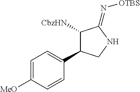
C1([CbzHN])C(=N[OTBS])NCC1C1=CC=C([MeO])C=C1
